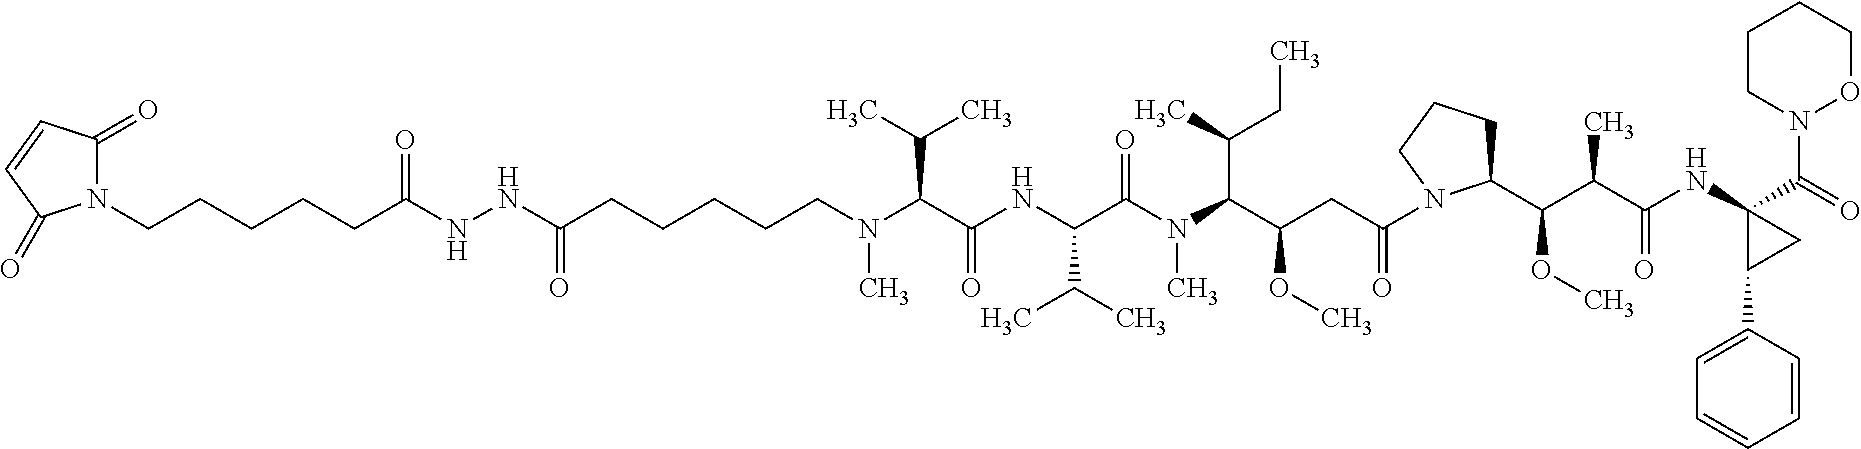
C(C(NC(C(N(C(C(CC(=O)N1C(C(C(C(NC2(C(=O)N3OCCCC3)C(C3=CC=CC=C3)C2)=O)C)OC)CCC1)OC)C(C)CC)C)=O)C(C)C)=O)(C(C)C)N(C)CCCCCC(=O)NNC(CCCCCN1C(=O)C=CC1=O)=O
